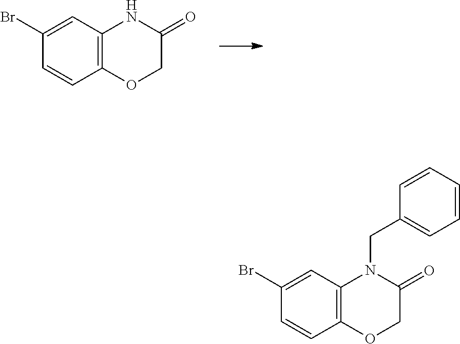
C1(Br)=CC2=C(C=C1)OCC(=O)N2.C1(Br)=CC2=C(C=C1)OCC(=O)N2CC1=CC=CC=C1
